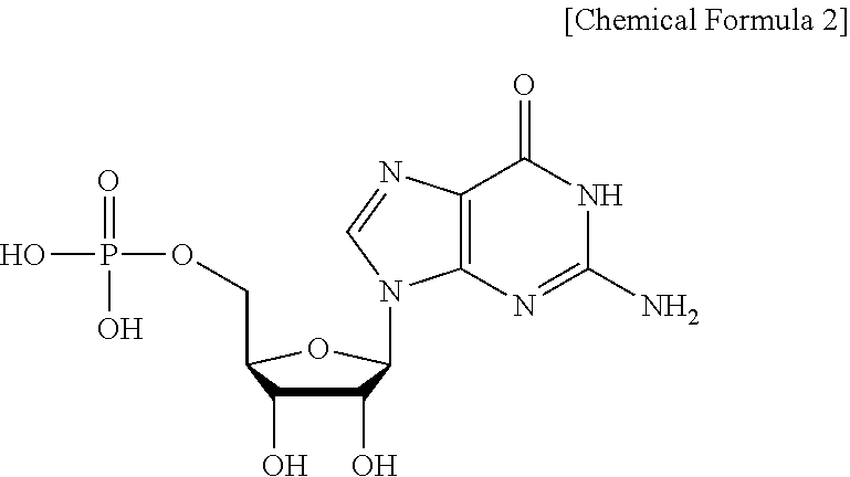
C1(O)C(O)C(COP(=O)(O)O)OC1N1C2=C(C(=O)NC(N)=N2)N=C1
